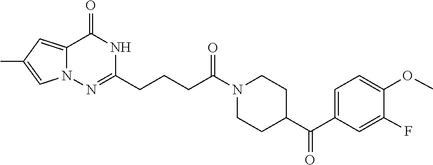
C12=CC(C)=CN1N=C(CCCC(N1CCC(C(C3=CC=C(OC)C(F)=C3)=O)CC1)=O)NC2=O
